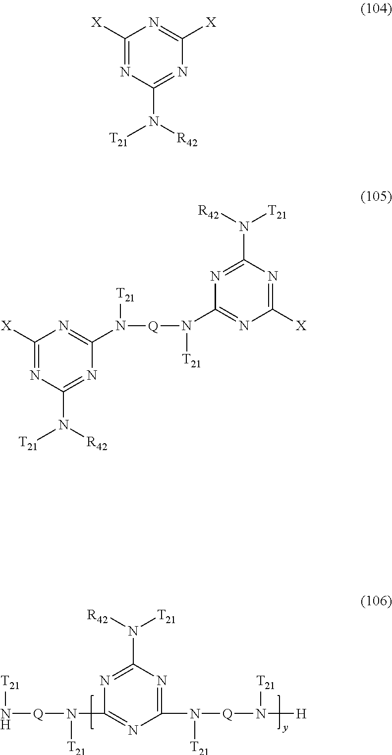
N1=C(N([T21])[R42])N=C(N([Q]N([T21])[H])[T21])N=C1N([T21])[Q]N[T21].C1([X])=NC(N([T21])[R42])=NC([X])=N1.N1=C(N([T21])[R42])N=C([X])N=C1N([Q]N(C1=NC([X])=NC(N([T21])[R42])=N1)[T21])[T21]
